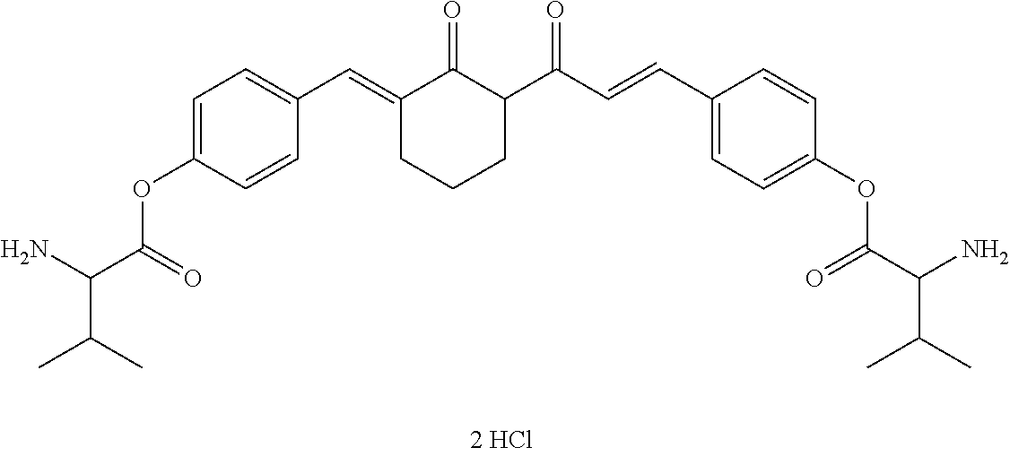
C1=C(OC(C(N)C(C)C)=O)C=CC(C=C2C(=O)C(C(=O)C=CC3=CC=C(OC(C(N)C(C)C)=O)C=C3)CCC2)=C1
